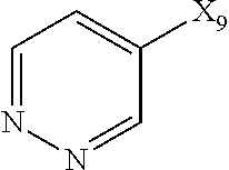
C1=NN=CC([X9])=C1
